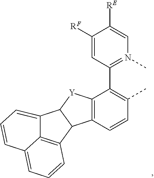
C12=C(C(C3=N(C)C=C([RE])C([RF])=C3)=C(C)C=C1)[Y]C1C2C2=C3C(=CC=C2)C=CC=C13
